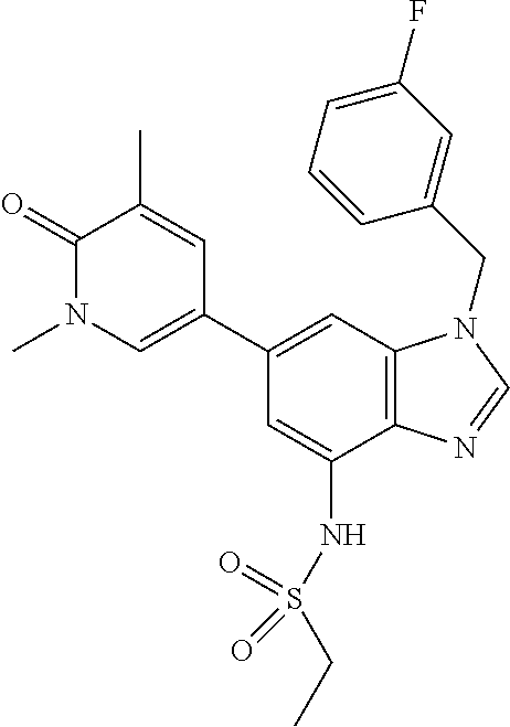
C1=C(NS(CC)(=O)=O)C2=C(C=C1C1=CN(C)C(=O)C(C)=C1)N(CC1=CC(F)=CC=C1)C=N2
